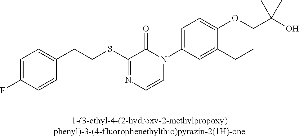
C(SC1=NC=CN(C2=CC=C(OCC(O)(C)C)C(CC)=C2)C1=O)CC1=CC=C(F)C=C1
